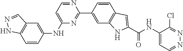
C1=C(NC2=CC=NC(C3=CC4=C(C=C3)C=C(C(NC3=CC=NN=C3Cl)=O)N4)=N2)C=CC2=C1C=NN2
